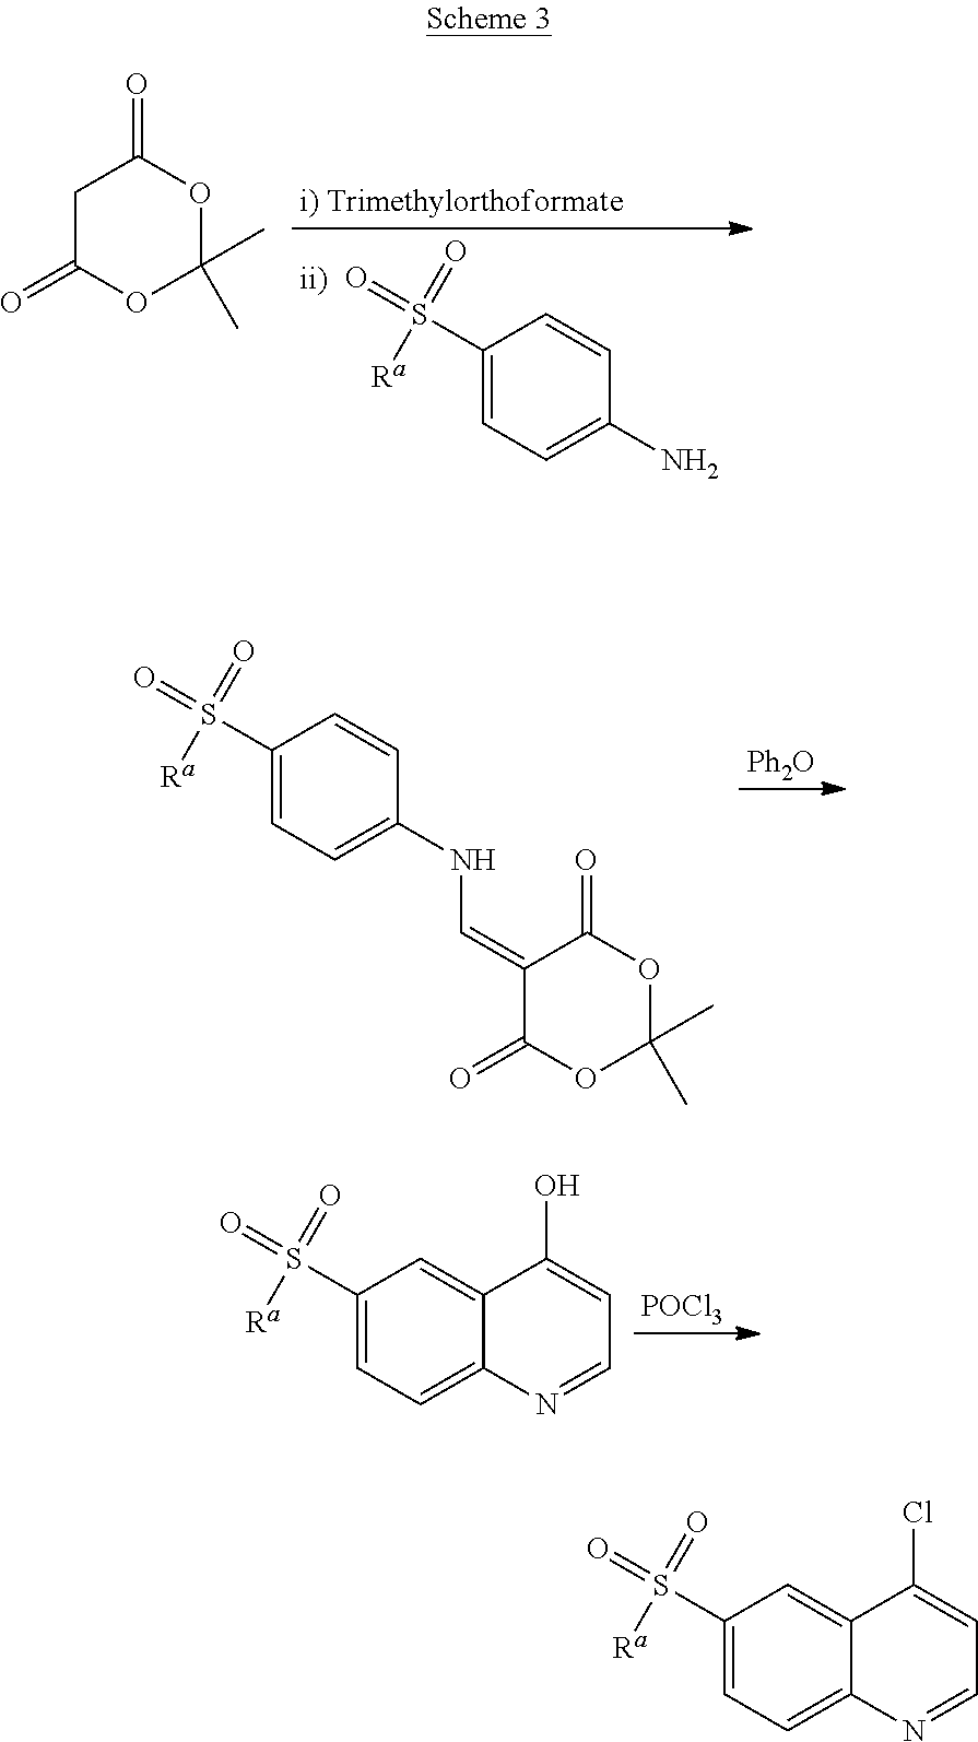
C1(S(=O)(=O)[Ra])=CC=C(N)C=C1.C1C(=O)OC(C)(C)OC1=O.[Ph2O].C1(=CNC2=CC=C(S(=O)(=O)[Ra])C=C2)C(=O)OC(C)(C)OC1=O.[POCl3].C12=CC=C(S(=O)(=O)[Ra])C=C1C(O)=CC=N2.C12=CC=C(S(=O)(=O)[Ra])C=C1C(Cl)=CC=N2
